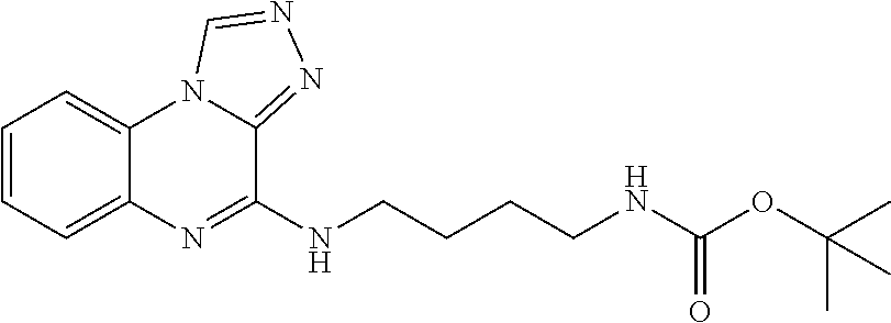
C1=CC=C2C(=C1)N1C(=NN=C1)C(NCCCCNC(OC(C)(C)C)=O)=N2
